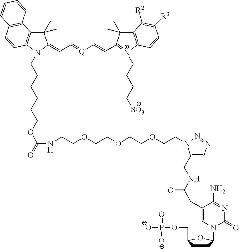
C1(C)(C)C2=C(N(CCCCCCOC(NCCOCCOCCOCCN3C(CNC(=O)CC4=CN(C5CCC(COP(=O)([O-])[O-])O5)C(=O)N=C4N)=CN=N3)=O)C1=CC=[Q]C=CC1=[N+](CCCC[SO3])C3=C(C1(C)C)C([R2])=C([R3])C=C3)C=CC1=C2C=CC=C1
